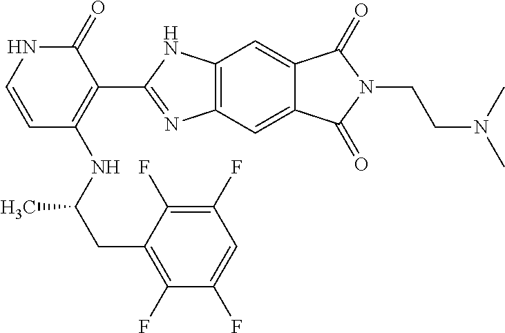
C(C(NC1=C(C2=NC3=C(C=C4C(=C3)C(=O)N(CCN(C)C)C4=O)N2)C(=O)NC=C1)C)C1=C(F)C(F)=CC(F)=C1F
